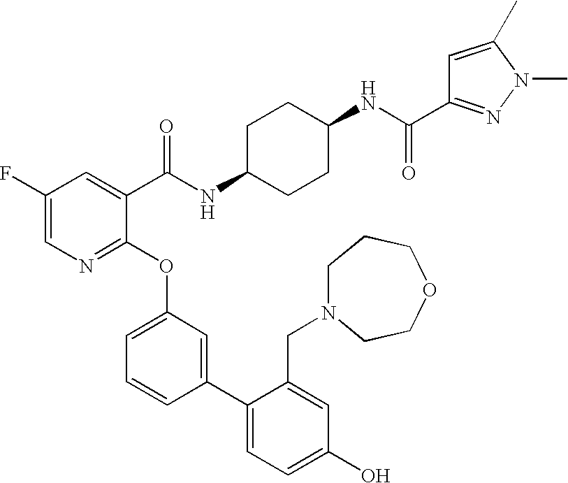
C1(F)=CN=C(OC2=CC=CC(C3=CC=C(O)C=C3CN3CCCOCC3)=C2)C(C(NC2CCC(NC(C3=NN(C)C(C)=C3)=O)CC2)=O)=C1
